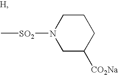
C1C([CO2Na])CCCN1[SO2]C
